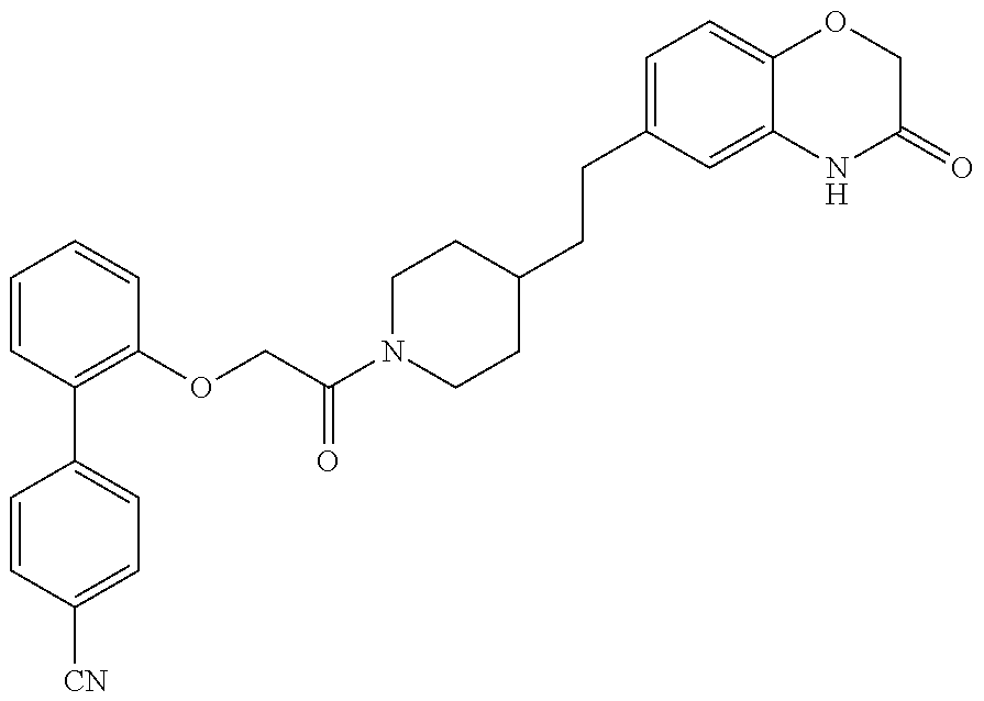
C1=CC([CN])=CC=C1C1=C(OCC(N2CCC(CCC3=CC=C4C(=C3)NC(=O)CO4)CC2)=O)C=CC=C1
